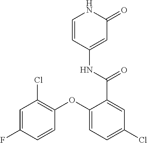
C1=CC(NC(=O)C2=CC(Cl)=CC=C2OC2=C(Cl)C=C(F)C=C2)=CC(=O)N1
